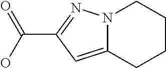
N12C(=CC(C(O)=O)=N1)CCCC2
